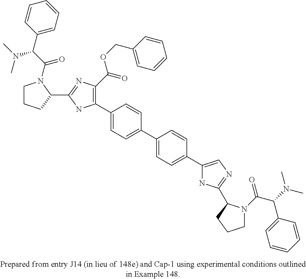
C1(C2=CC=C(C3=CC=C(C4=CN=C(C5N(C(=O)C(C6=CC=CC=C6)N(C)C)CCC5)N4)C=C3)C=C2)=C(C(=O)OCC2=CC=CC=C2)N=C(C2N(C(C(N(C)C)C3=CC=CC=C3)=O)CCC2)N1
